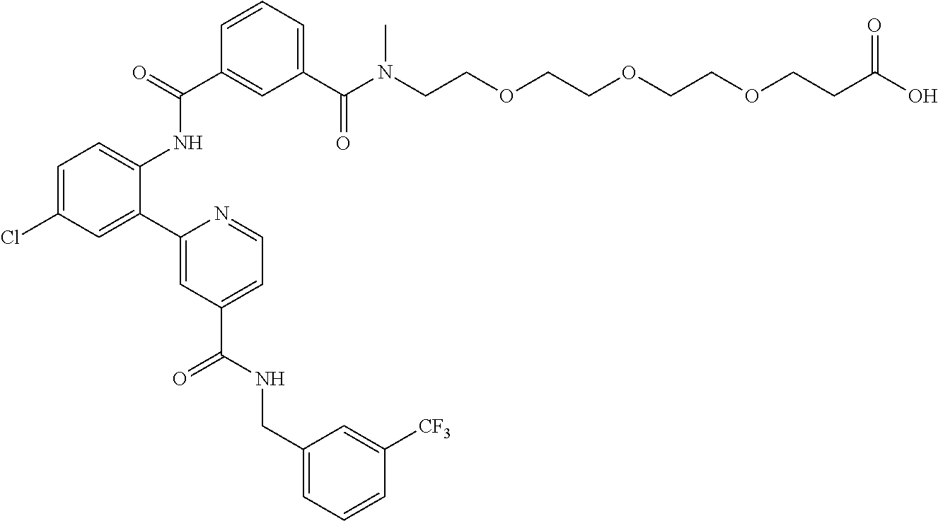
C1=CC=C(C(N(CCOCCOCCOCCC(O)=O)C)=O)C=C1C(NC1=CC=C(Cl)C=C1C1=CC(C(NCC2=CC=CC([CF3])=C2)=O)=CC=N1)=O
